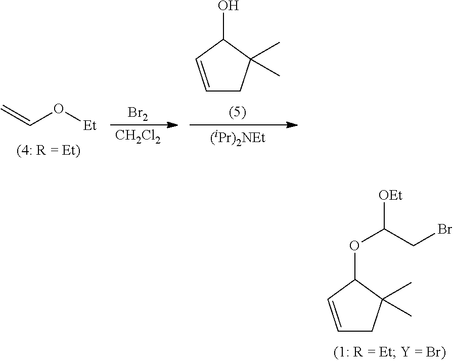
[CH2Cl2].[Br2].[(iPr)2NEt].C1=CC(O)C(C)(C)C1.C(O[Et])=C.C1=CC(OC([OEt])CBr)C(C)(C)C1
